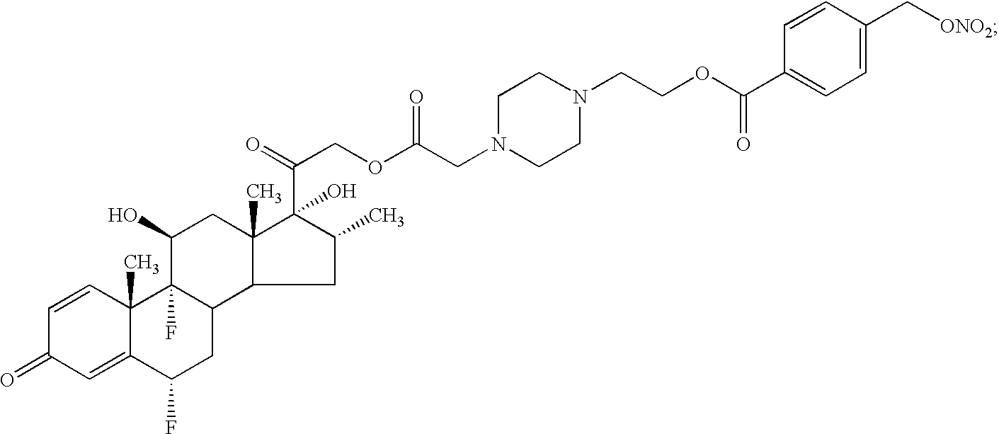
C1=CC2(C)C(=CC1=O)C(F)CC1C2(F)C(O)CC2(C)C(C(COC(CN3CCN(CCOC(C4=CC=C(C[ONO2])C=C4)=O)CC3)=O)=O)(O)C(C)CC12
